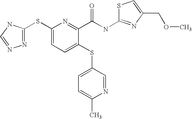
C1(SC2=NN=CN2)=CC=C(SC2=CC=C(C)N=C2)C(C(NC2=NC(COC)=CS2)=O)=N1
